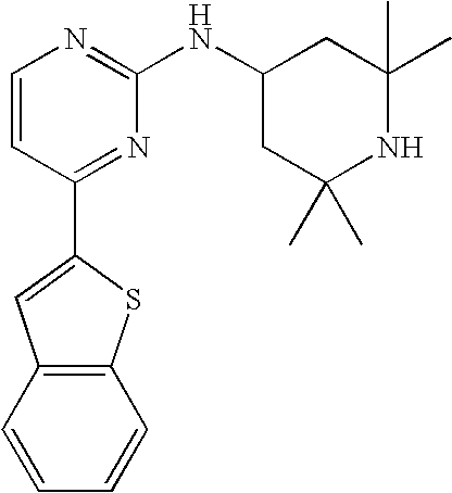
C1=CC(C2=CC3=C(S2)C=CC=C3)=NC(NC2CC(C)(C)NC(C)(C)C2)=N1
